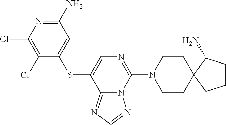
C1(Cl)=C(Cl)N=C(N)C=C1SC1=CN=C(N2CCC3(CC2)C(N)CCC3)N2C1=NC=N2
